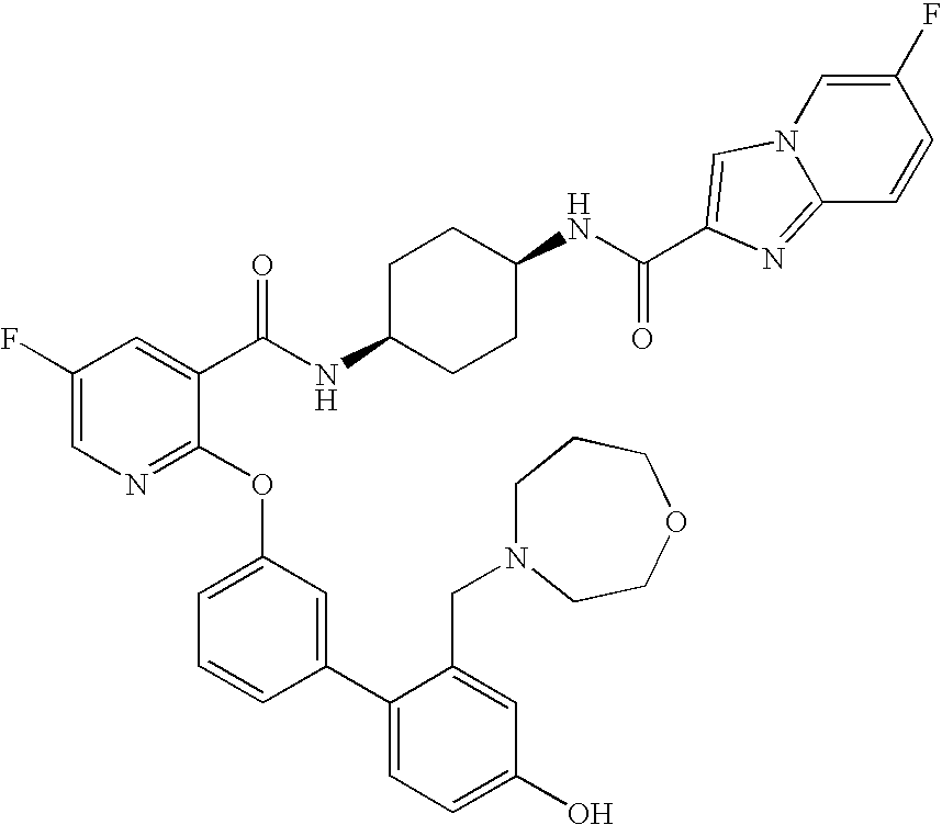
C1(F)=CN=C(OC2=CC=CC(C3=CC=C(O)C=C3CN3CCCOCC3)=C2)C(C(NC2CCC(NC(=O)C3=CN4C=C(F)C=CC4=N3)CC2)=O)=C1
